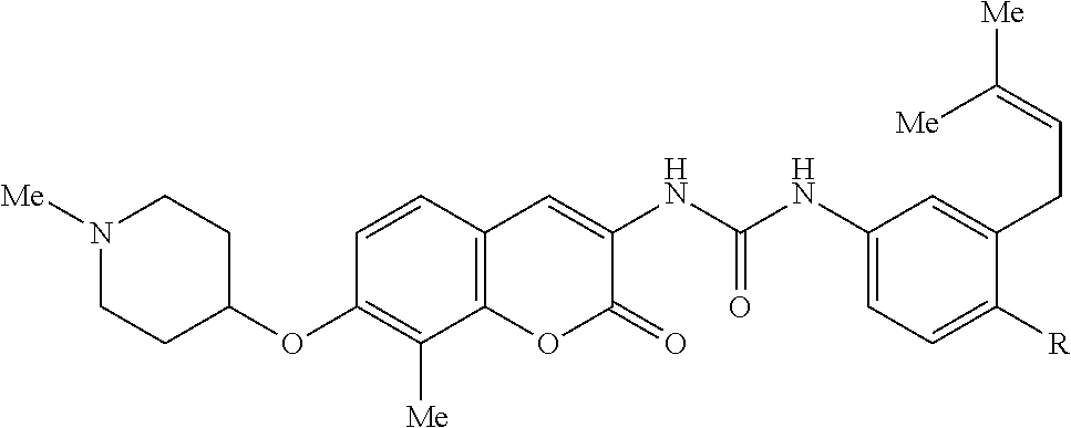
C1=CC2=C(C([Me])=C1OC1CCN([Me])CC1)OC(=O)C(NC(NC1=CC=C([R])C(CC=C([Me])[Me])=C1)=O)=C2
